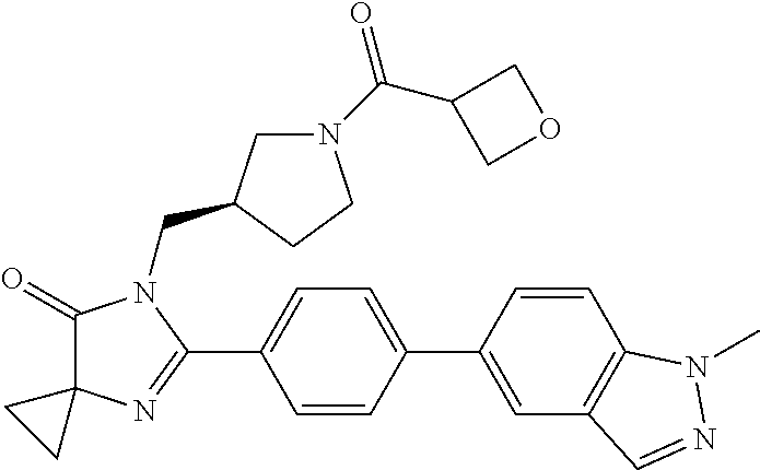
C1(=O)C2(N=C(C3=CC=C(C4=CC5=C(C=C4)N(C)N=C5)C=C3)N1CC1CN(C(C3COC3)=O)CC1)CC2
